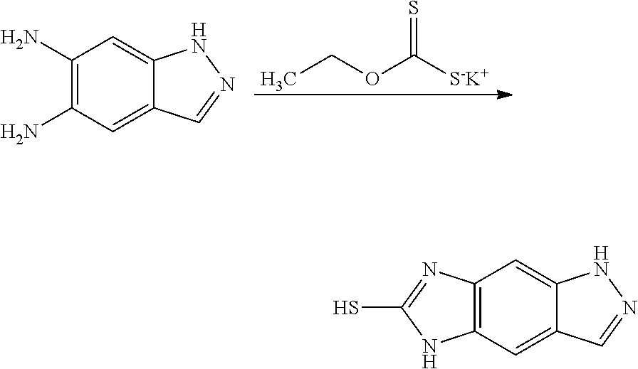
CCOC([S-K+])=S.C1(N)=C(N)C=C2C(=C1)NN=C2.C12=C(C=C3C(=C1)NN=C3)NC(S)=N2
